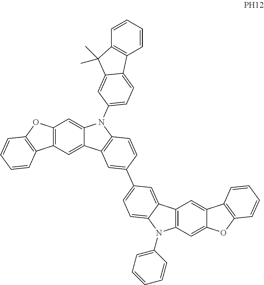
C12=C(C=C3C(=C1)N(C1=CC=C4C5=C(C=CC=C5)C(C)(C)C4=C1)C1=C3C=C(C3=CC=C4C(=C3)C3=C(N4C4=CC=CC=C4)C=C4C(=C3)C3=C(O4)C=CC=C3)C=C1)C1=C(O2)C=CC=C1
